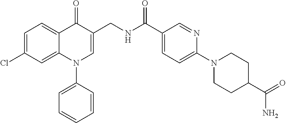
C1=C(Cl)C=C2C(=C1)C(=O)C(CNC(C1=CC=C(N3CCC(C(=O)N)CC3)N=C1)=O)=CN2C1=CC=CC=C1
